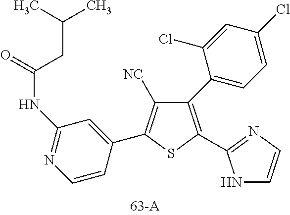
C1=CC(C2=C([NC])C(C3=CC=C(Cl)C=C3Cl)=C(C3=NC=CN3)S2)=CC(NC(=O)CC(C)C)=N1
